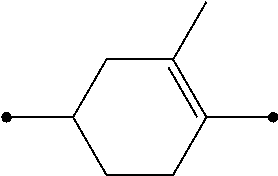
C1CC(C)=C(C)CC1C
